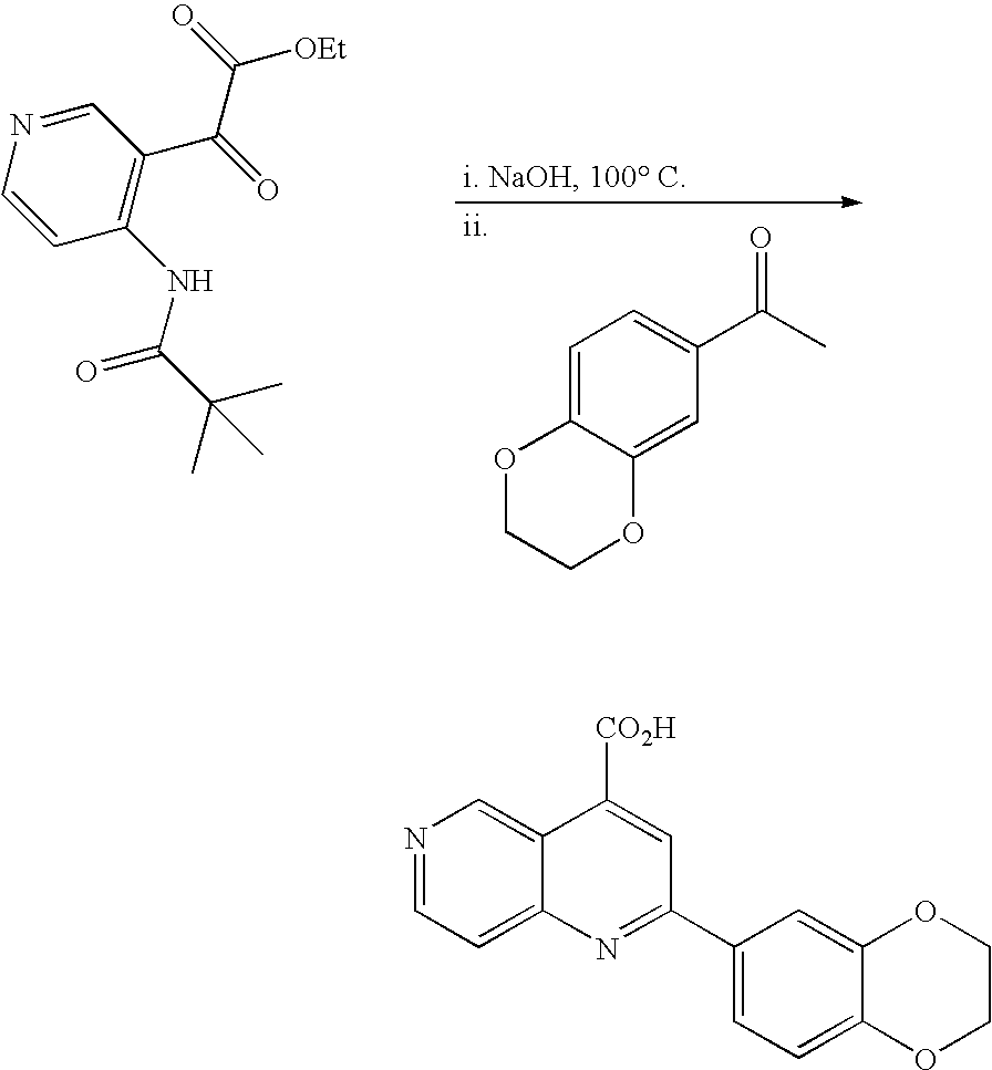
C1=C2C(=CC(C(C)=O)=C1)OCCO2.[ii].C(C1=C(NC(C(C)(C)C)=O)C=CN=C1)(=O)C(=O)[OEt].N1=CC=C2C(=C1)C([CO2H])=CC(C1=CC=C3C(=C1)OCCO3)=N2
